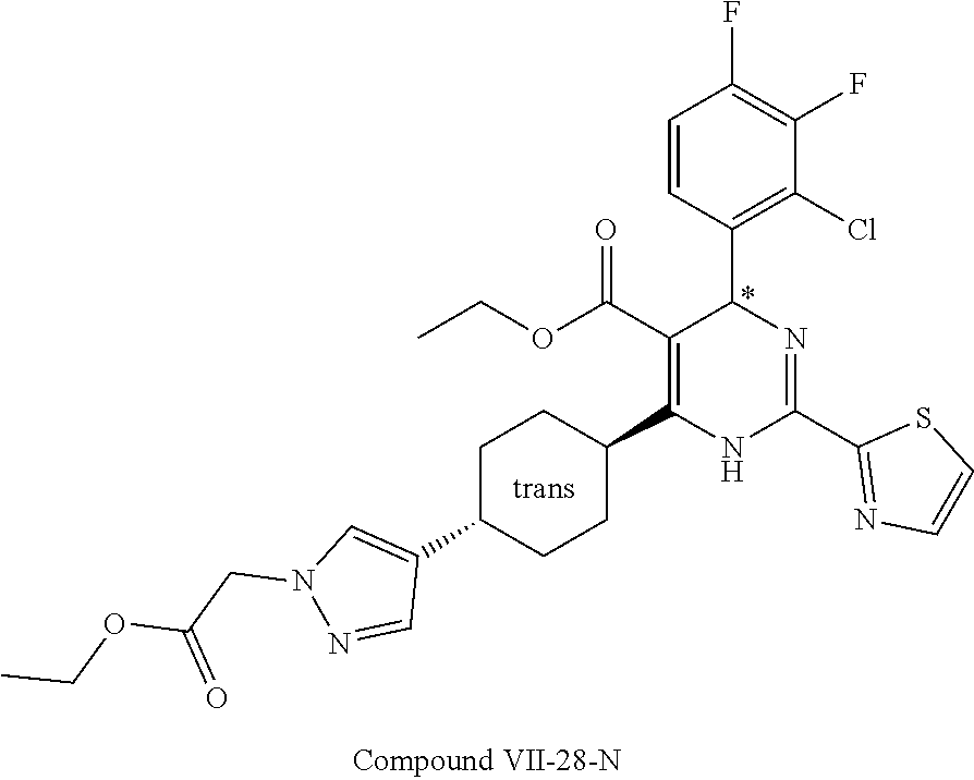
C1(F)=C(F)C=CC(C2N=C(C3=NC=CS3)NC(C3CCC(C4=CN(CC(OCC)=O)N=C4)CC3)=C2C(OCC)=O)=C1Cl
